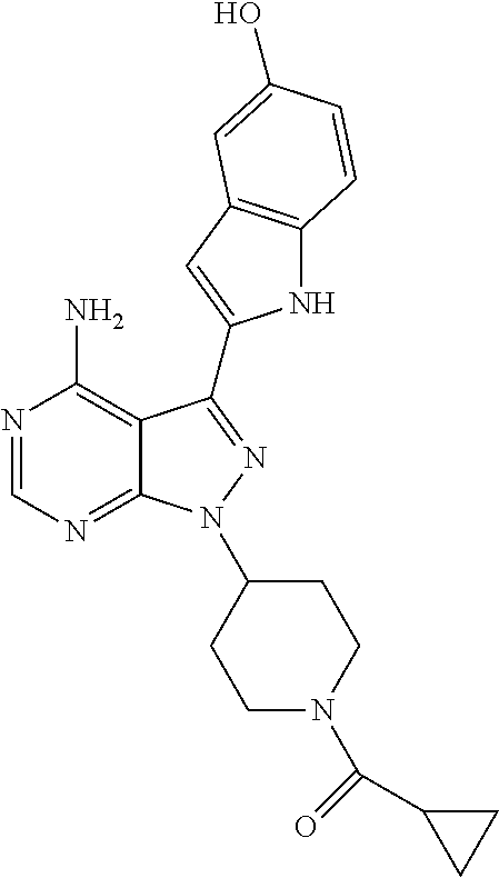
N1=CN=C2C(=C1N)C(C1=CC3=C(N1)C=CC(O)=C3)=NN2C1CCN(C(=O)C2CC2)CC1
